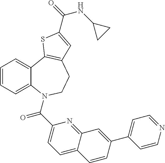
C1=CC=C2C(=C1)C1=C(CCN2C(C2=CC=C3C(=N2)C=C(C2=CC=NC=C2)C=C3)=O)C=C(C(=O)NC2CC2)S1
